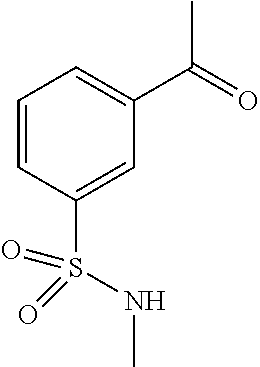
C1=CC(S(NC)(=O)=O)=CC(C(=O)C)=C1
